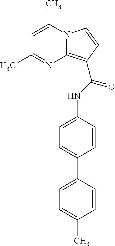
C1=C(C)N2C(=C(C(NC3=CC=C(C4=CC=C(C)C=C4)C=C3)=O)C=C2)N=C1C
